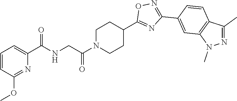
C1=CC(OC)=NC(C(NCC(N2CCC(C3=NC(C4=CC5=C(C=C4)C(C)=NN5C)=NO3)CC2)=O)=O)=C1
